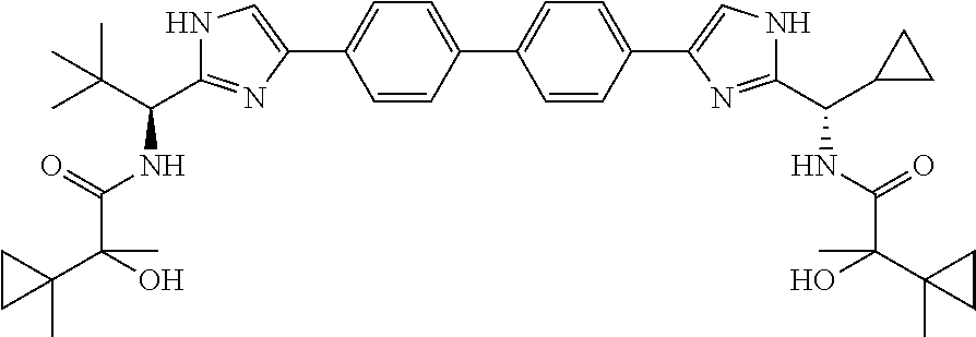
C1=CC(C2=CC=C(C3=CNC(C(C4CC4)NC(=O)C(C)(O)C4(C)CC4)=N3)C=C2)=CC=C1C1=CNC(C(C(C)(C)C)NC(=O)C(C)(C2(C)CC2)O)=N1
